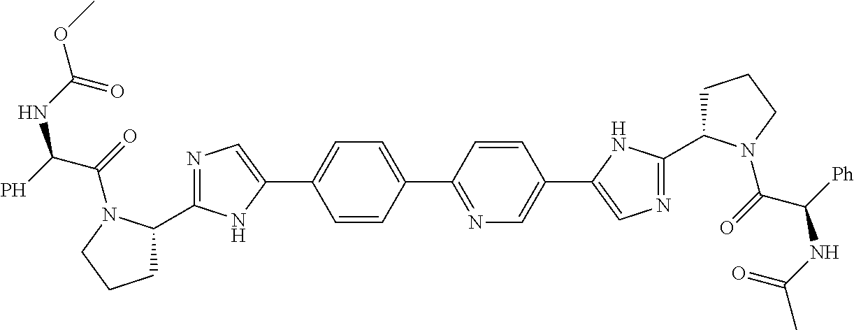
N1=C(C2CCCN2C(=O)C(P)NC(OC)=O)NC(C2=CC=C(C3=NC=C(C4=CN=C(C5CCCN5C(=O)C([Ph])NC(C)=O)N4)C=C3)C=C2)=C1
